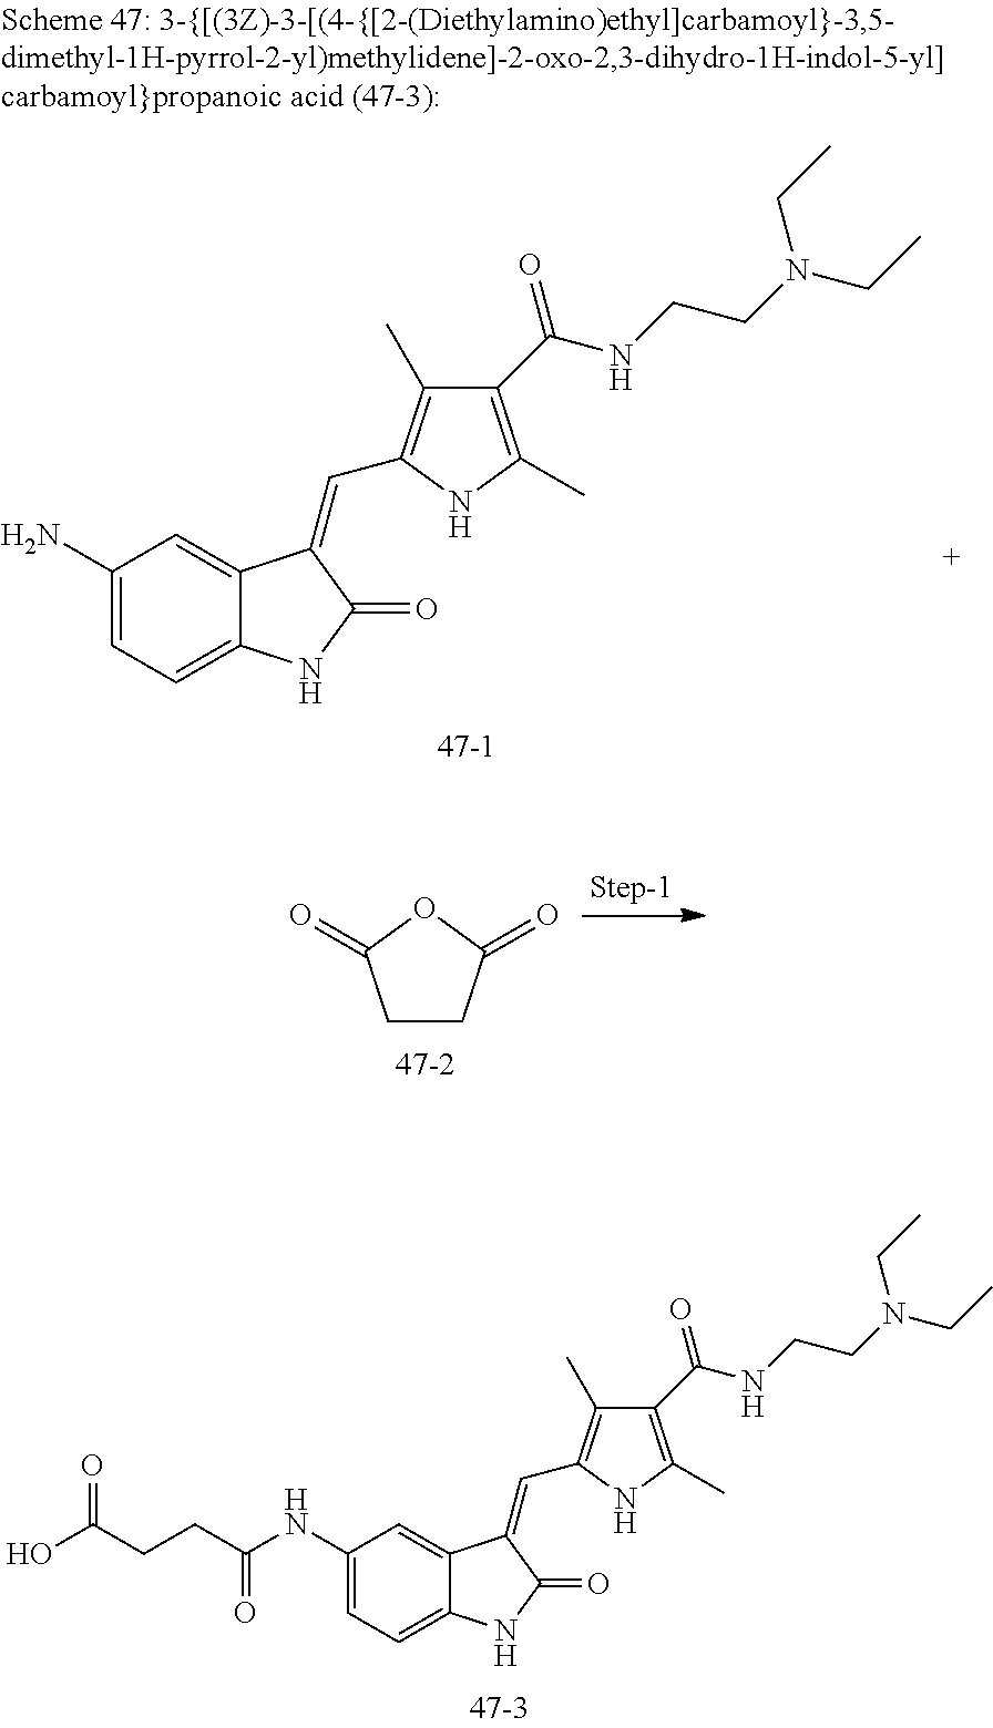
C1(N)=CC=C2C(=C1)C(=CC1=C(C)C(C(=O)NCCN(CC)CC)=C(C)N1)C(=O)N2.C1CC(=O)OC1=O.C1(NC(CCC(=O)O)=O)=CC=C2C(=C1)C(=CC1=C(C)C(C(=O)NCCN(CC)CC)=C(C)N1)C(=O)N2
